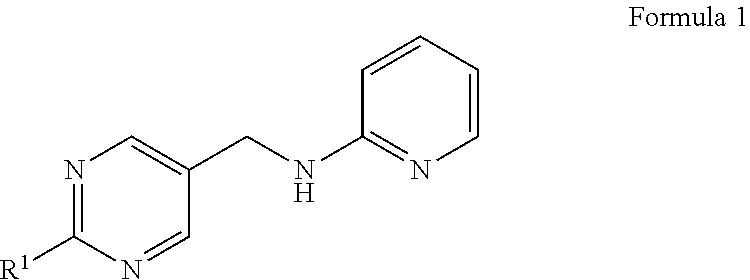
N1=C([R1])N=CC(CNC2=NC=CC=C2)=C1
